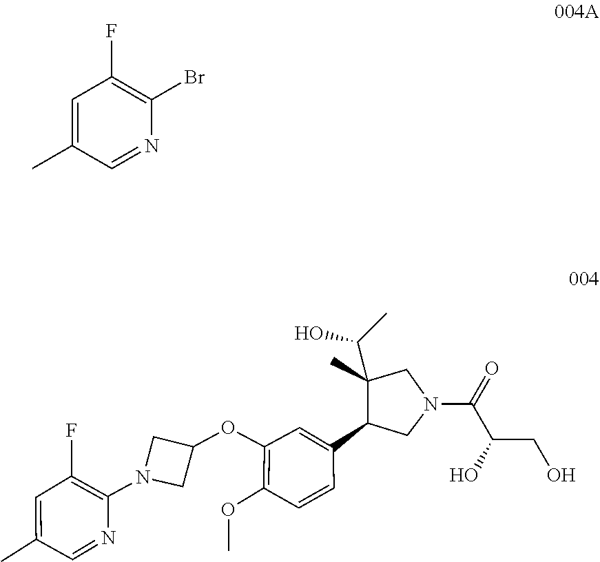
C1=C(C2C(C(C)O)(C)CN(C(C(CO)O)=O)C2)C=CC(OC)=C1OC1CN(C2=C(F)C=C(C)C=N2)C1.C1=C(C)C=NC(Br)=C1F
